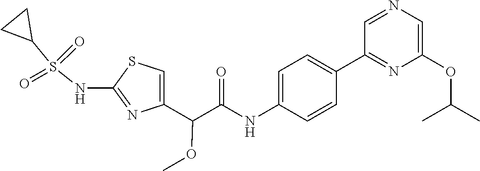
C1=C(C(C(NC2=CC=C(C3=NC(OC(C)C)=CN=C3)C=C2)=O)OC)N=C(NS(C2CC2)(=O)=O)S1
